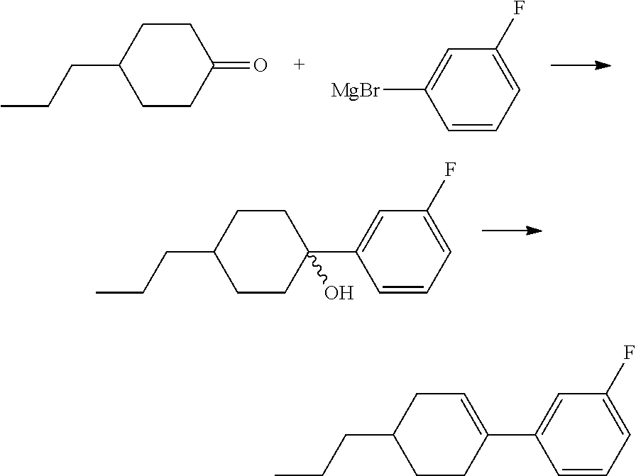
CCCC1CCC(=O)CC1.C1=CC=C(F)C=C1[MgBr].CCCC1CCC(C2=CC(F)=CC=C2)(O)CC1.CCCC1CCC(C2=CC(F)=CC=C2)=CC1
